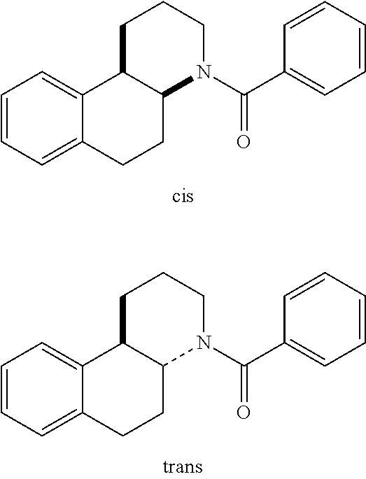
C1=CC=C2C(=C1)C1C(CC2)N(C(C2=CC=CC=C2)=O)CCC1.C1=CC=C2C(=C1)C1C(CC2)N(C(C2=CC=CC=C2)=O)CCC1
